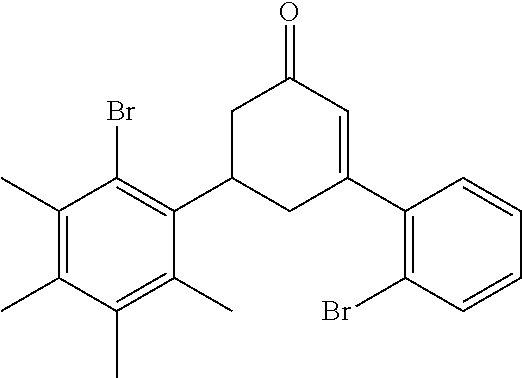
C1(C)=C(C)C(C)=C(C)C(C2CC(C3=C(Br)C=CC=C3)=CC(=O)C2)=C1Br
